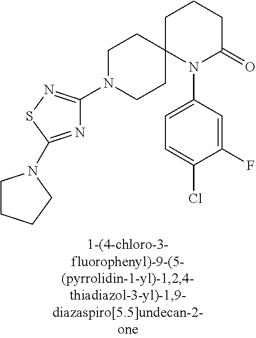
N1(C2=NSC(N3CCCC3)=N2)CCC2(CC1)N(C1=CC=C(Cl)C(F)=C1)C(=O)CCC2
